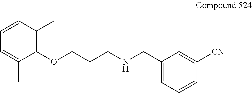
C1(OCCCNCC2=CC=CC([CN])=C2)=C(C)C=CC=C1C
